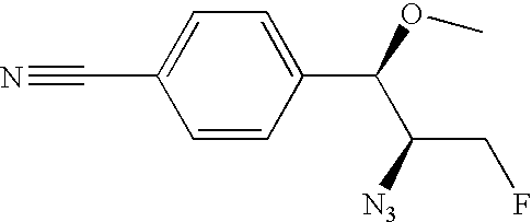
C1(C#N)=CC=C(C(OC)C([N3])CF)C=C1
